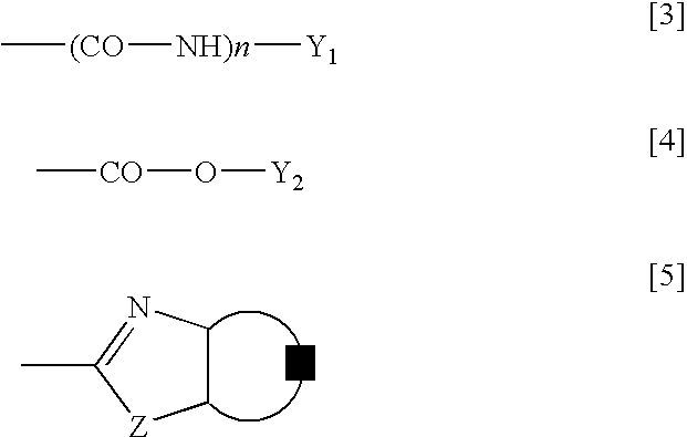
[A].C1CN=C(C)[Z]1.C[(CO][NH)n][Y1].C[CO]O[Y2]
